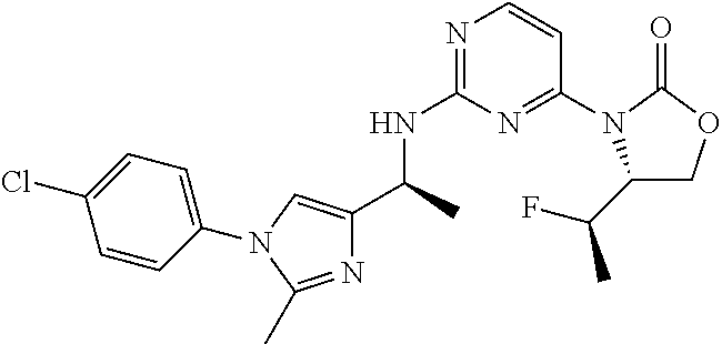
N1=C(NC(C2=CN(C3=CC=C(Cl)C=C3)C(C)=N2)C)N=C(N2C(C(C)F)COC2=O)C=C1
